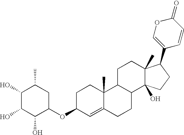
C1CC(OC2CC(C)C(O)C(O)C2O)C=C2C1(C)C1C(CC2)C2(O)C(C)(CC1)C(C1=COC(=O)C=C1)CC2
